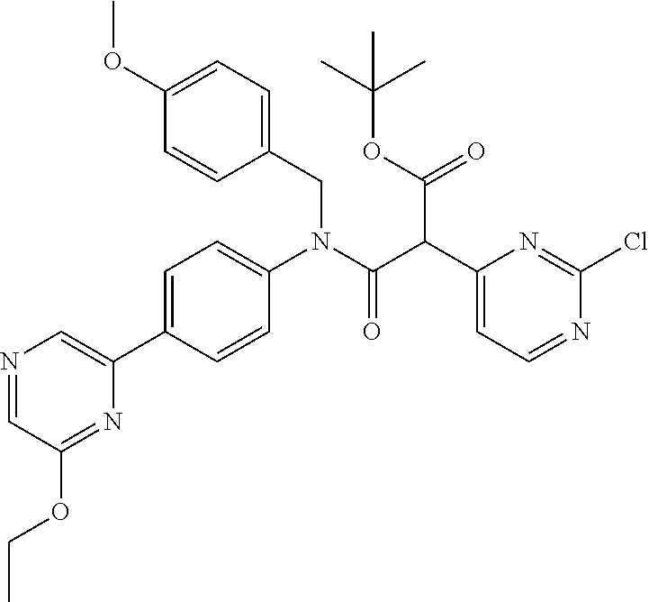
CCOC1=NC(C2=CC=C(N(CC3=CC=C(OC)C=C3)C(C(C3=CC=NC(Cl)=N3)C(OC(C)(C)C)=O)=O)C=C2)=CN=C1
